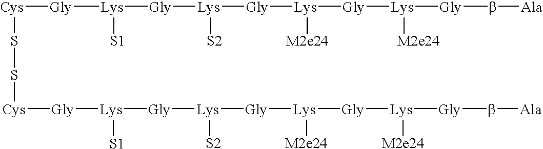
[Gly]([Lys]([S1])[Gly][Lys]([S2])[Gly][Lys]([M2e24])[Gly][Lys]([Gly]b[Ala])[M2e24])[Cys]SS[Cys][Gly][Lys]([Gly][Lys]([Gly][Lys]([M2e24])[Gly][Lys]([M2e24])[Gly]b[Ala])[S2])[S1]
